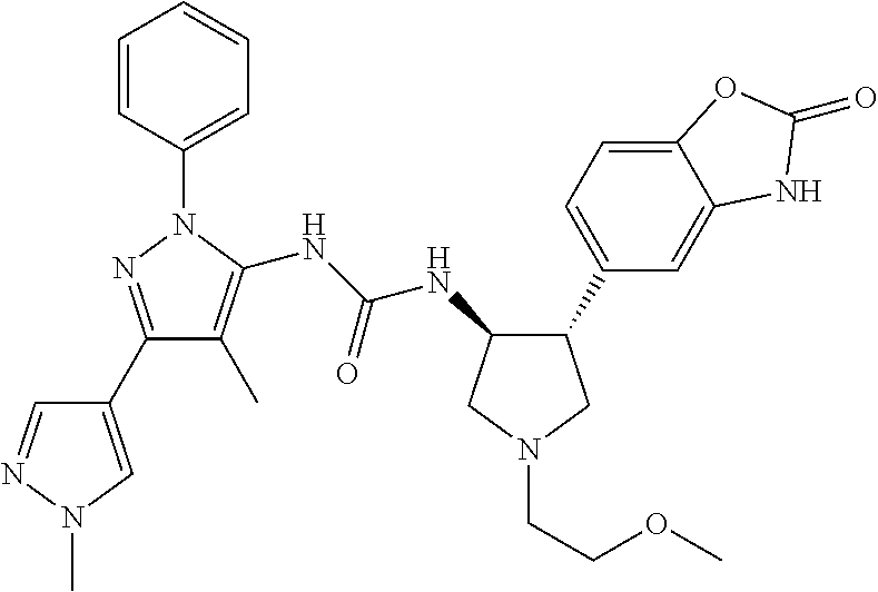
C1N(CCOC)CC(C2=CC=C3C(=C2)NC(=O)O3)C1NC(NC1=C(C)C(C2=CN(C)N=C2)=NN1C1=CC=CC=C1)=O
